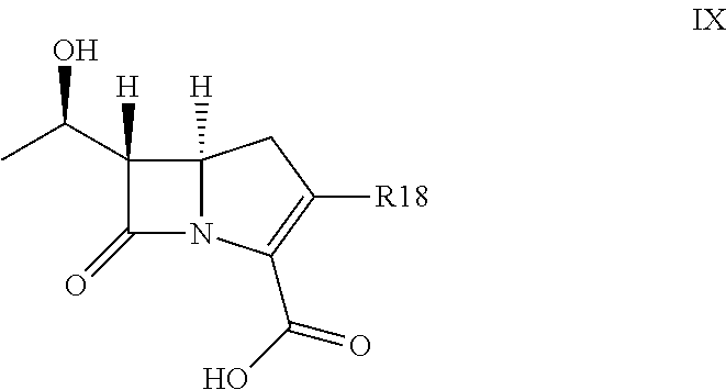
C1([H])(C(C)O)C(=O)N2C1([H])CC([R18])=C2C(=O)O
